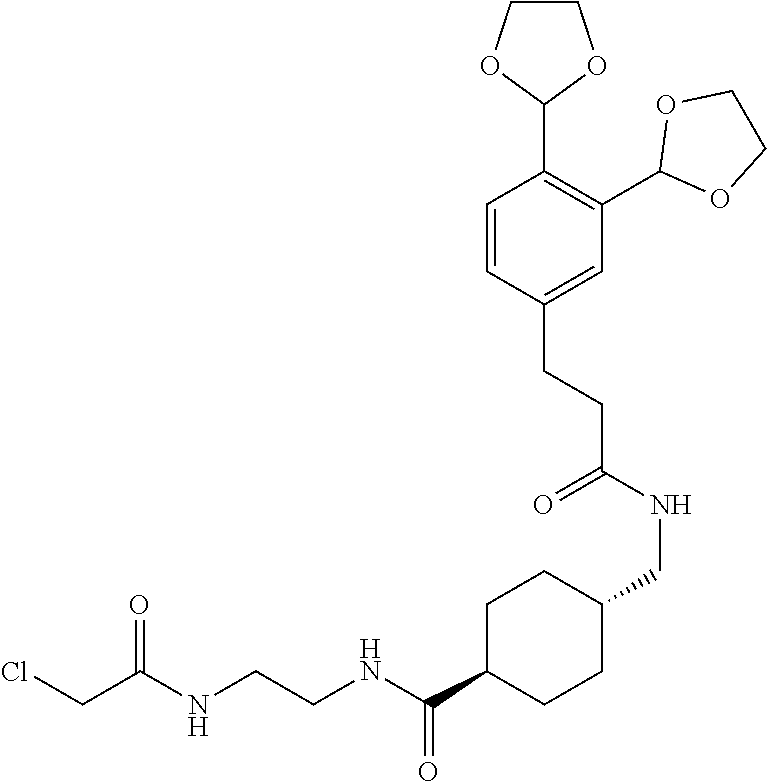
C1C(C(=O)NCCNC(CCl)=O)CCC(CNC(CCC2=CC(C3OCCO3)=C(C3OCCO3)C=C2)=O)C1
